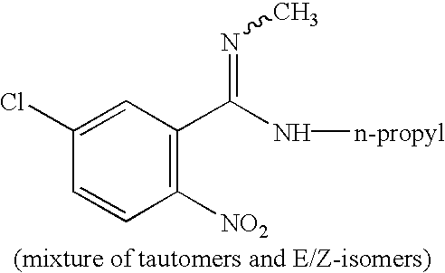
C1=CC([NO2])=C(C(N[n-propyl])=NC)C=C1Cl
